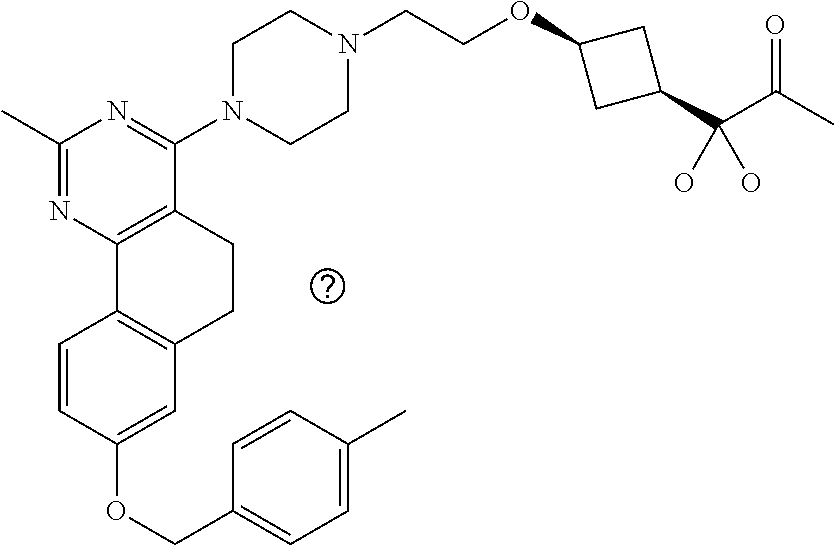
C1(OCC2=CC=C(C)C=C2)=CC2=C(C=C1)C1=C(CC2)C(N2CCN(CCOC3CC(C(C(C)=O)(O)O)C3)CC2)=NC(C)=N1
